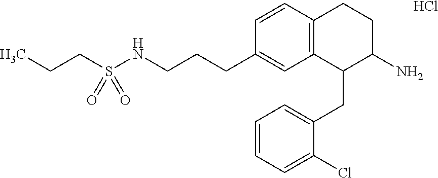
C1=CC2=C(C=C1CCCNS(CCC)(=O)=O)C(CC1=CC=CC=C1Cl)C(N)CC2.Cl
